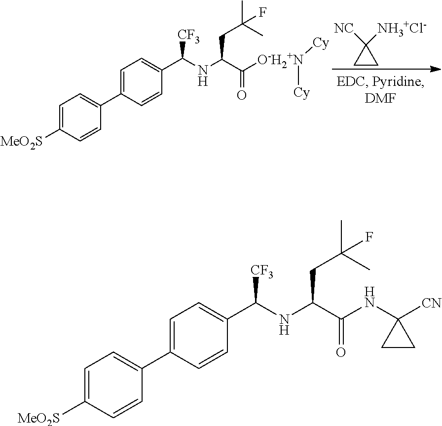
C1([NH3+Cl-])([NC])CC1.C(NC(C([O-H2+N]([Cy])[Cy])=O)CC(C)(F)C)(C1=CC=C(C2=CC=C([MeO2S])C=C2)C=C1)[CF3].C(NC(C(NC1([CN])CC1)=O)CC(C)(F)C)(C1=CC=C(C2=CC=C([MeO2S])C=C2)C=C1)[CF3]
